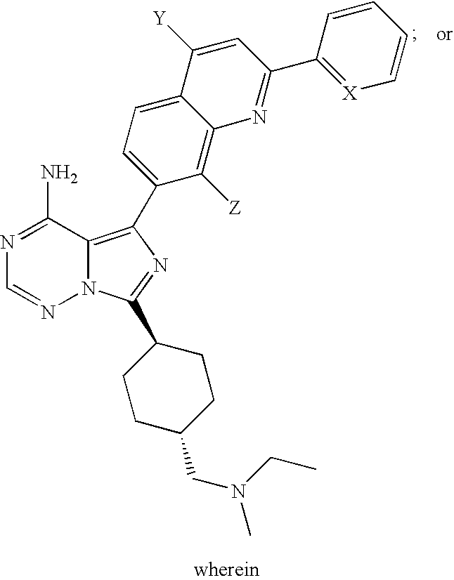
N1=C(N)C2=C(C3=CC=C4C(=C3[Z])N=C(C3=[X]C=CC=C3)C=C4[Y])N=C(C3CCC(CN(CC)C)CC3)N2N=C1
